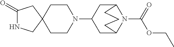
C1(=O)NCC2(C1)CCN(C1CC3N(C(OCC)=O)C(C1)CCC3)CC2
